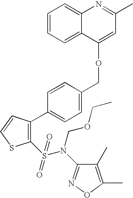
C1(S(=O)(N(COCC)C2=NOC(C)=C2C)=O)=C(C2=CC=C(COC3=CC(C)=NC4=CC=CC=C43)C=C2)C=CS1
